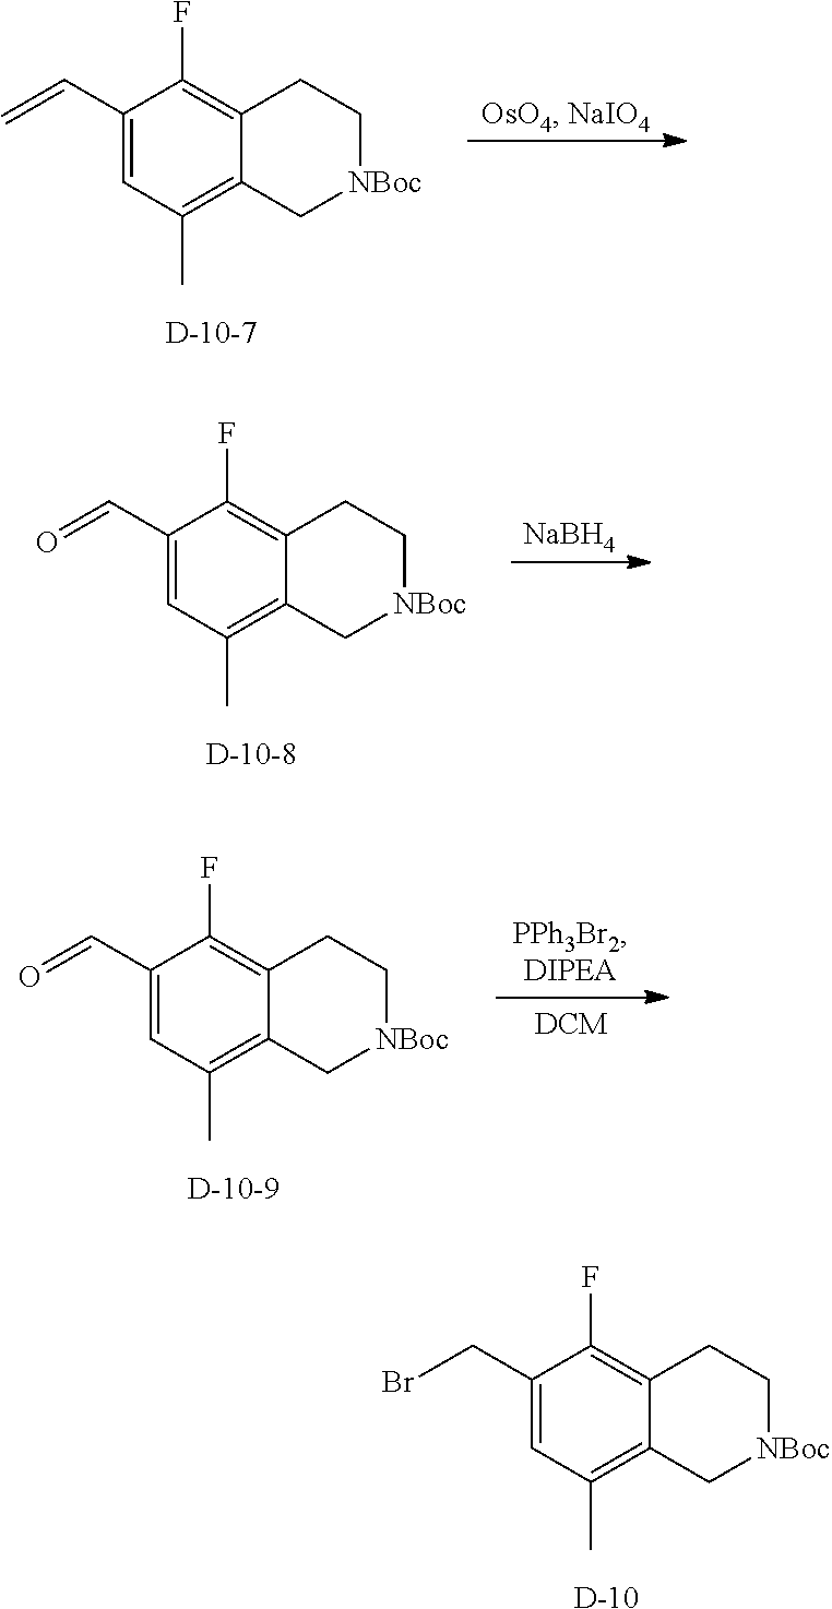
C1(C=C)=CC(C)=C2C(=C1F)CC[NBoc]C2.[NaBH4].C1(C=O)=CC(C)=C2C(=C1F)CC[NBoc]C2.C1(C=O)=CC(C)=C2C(=C1F)CC[NBoc]C2.C1(CBr)=CC(C)=C2C(=C1F)CC[NBoc]C2.[D]
